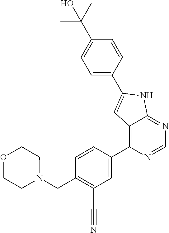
C1=CC(C2=CC3=C(C4=CC(C#N)=C(CN5CCOCC5)C=C4)N=CN=C3N2)=CC=C1C(C)(C)O
